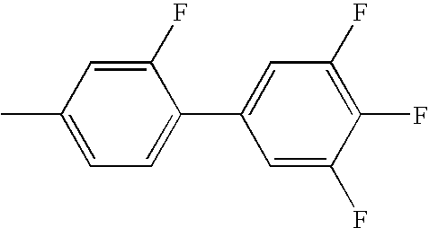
C1(F)=C(F)C(F)=CC(C2=CC=C(C)C=C2F)=C1
